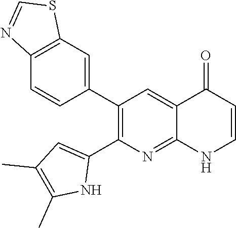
C12=C(C=C(C3=C(C4=CC(C)=C(C)N4)N=C4C(=C3)C(=O)C=CN4)C=C1)SC=N2
